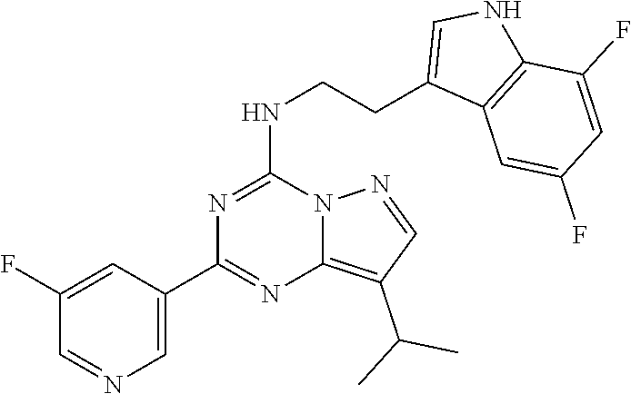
C1=C(C2=NC3=C(C(C)C)C=NN3C(NCCC3=CNC4=C3C=C(F)C=C4F)=N2)C=C(F)C=N1
